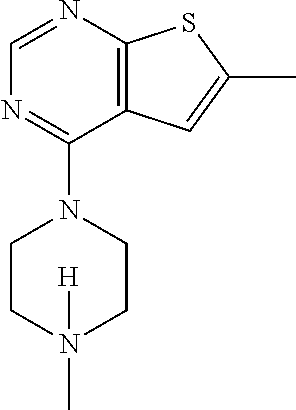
C12=C(N=CN=C1N1CCN(C)([H])CC1)SC(C)=C2
